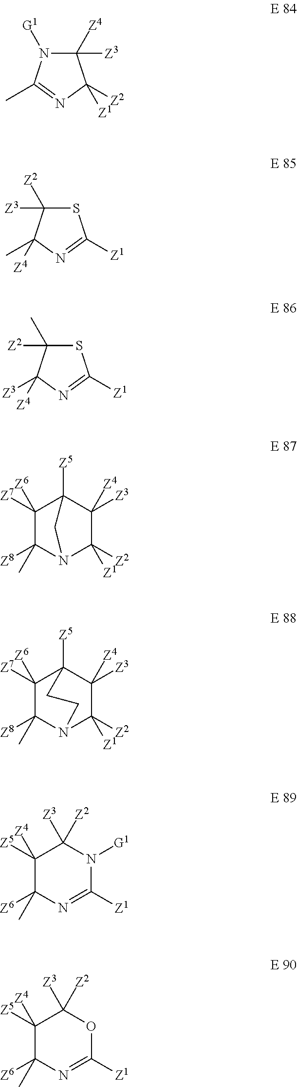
C1([Z4])([Z3])N([G1])C(C)=NC1([Z2])[Z1].S1C([Z3])([Z2])C(C)([Z4])N=C1[Z1].S1C([Z2])(C)C([Z3])([Z4])N=C1[Z1].C1([Z7])([Z6])C([Z8])(C)N2C([Z2])([Z1])C([Z3])([Z4])C1([Z5])C2.C1([Z7])([Z6])C([Z8])(C)N2C([Z2])([Z1])C([Z3])([Z4])C1([Z5])CC2.C1([Z5])([Z4])C([Z6])(C)N=C([Z1])N([G1])C1([Z3])[Z2].C1([Z5])([Z4])C([Z6])(C)N=C([Z1])OC1([Z3])[Z2]
